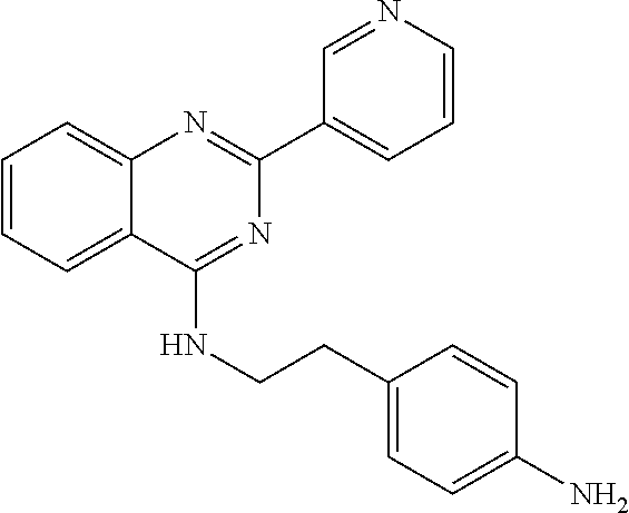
C1(C2=CC=CN=C2)=NC2=CC=CC=C2C(NCCC2=CC=C(N)C=C2)=N1
